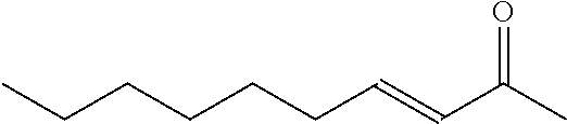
CCCCCCC=CC(C)=O
